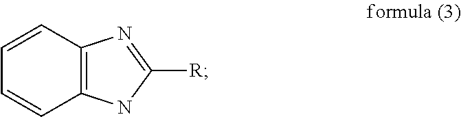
C1=CC2=C(C=C1)NC([R])=N2
